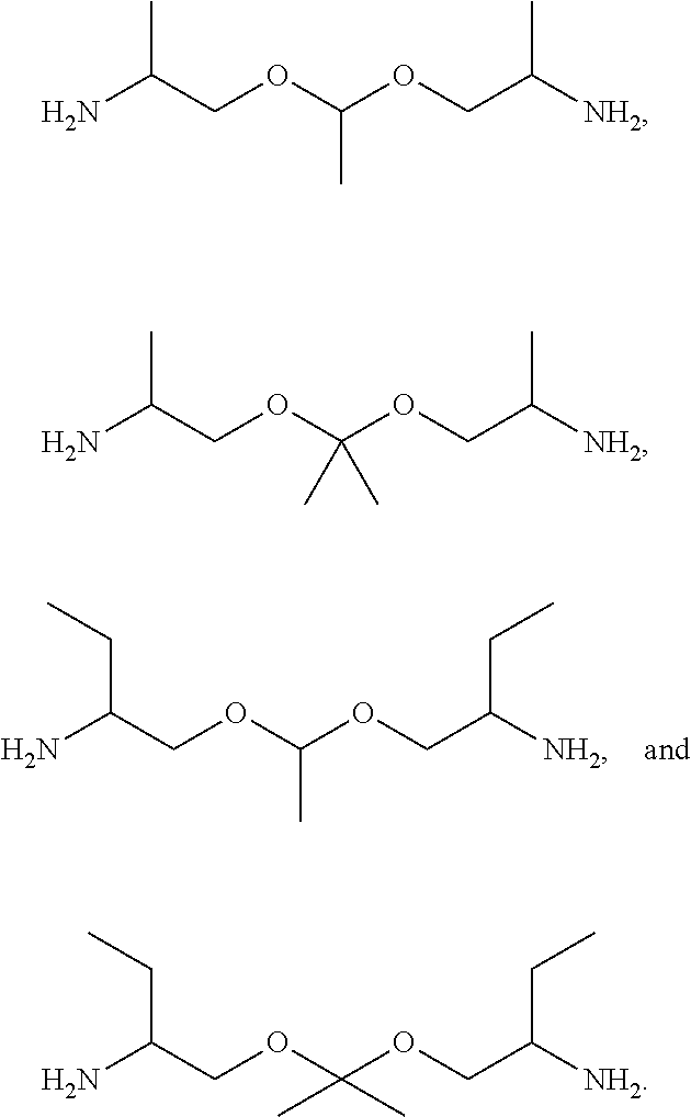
NC(COC(OCC([NH2])CC)C)CC.NC(COC(OCC([NH2])C)C)C.NC(COC(OCC([NH2])C)(C)C)C.NC(COC(OCC([NH2])CC)(C)C)CC
